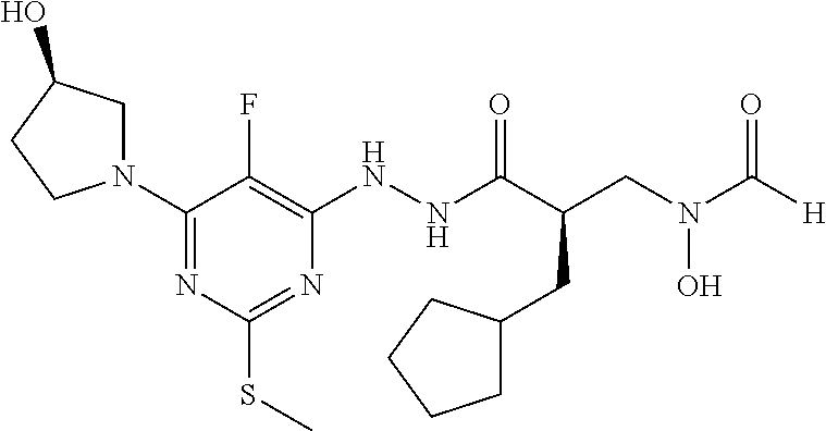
C1(N2CC(O)CC2)=NC(SC)=NC(NNC(C(CN(C([H])=O)O)CC2CCCC2)=O)=C1F
